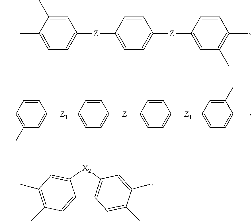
C1(C)=CC=C([Z]C2=CC=C([Z]C3=CC(C)=C(C)C=C3)C=C2)C=C1C.C1(C)=C(C)C=C([Z1]C2=CC=C([Z]C3=CC=C([Z1]C4=CC=C(C)C(C)=C4)C=C3)C=C2)C=C1.C12=CC(C)=C(C)C=C1[X2]C1=C2C=C(C)C(C)=C1
